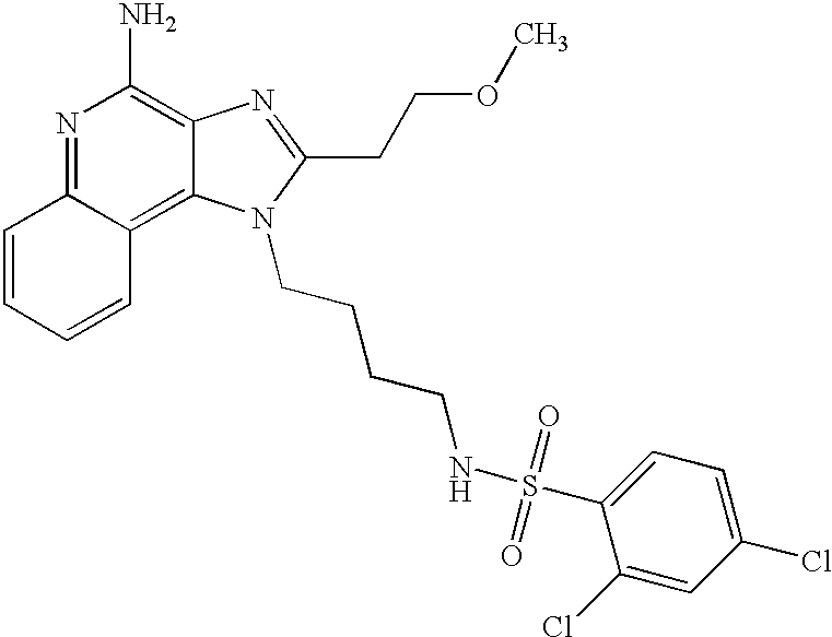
N1=C2C(=C3C(=C1N)N=C(CCOC)N3CCCCNS(=O)(=O)C1=CC=C(Cl)C=C1Cl)C=CC=C2
